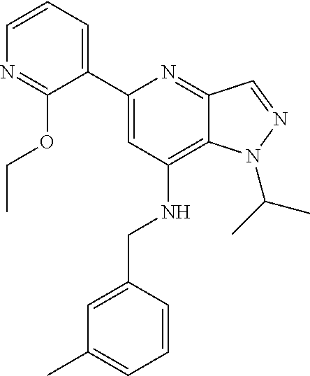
N1=C(OCC)C(C2=CC(NCC3=CC(C)=CC=C3)=C3C(=N2)C=NN3C(C)C)=CC=C1
